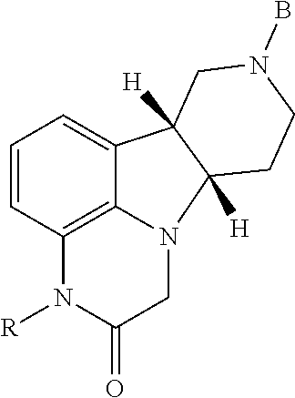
C1=CC2=C3C(=C1)C1([H])C([H])(N3CC(=O)N2[R])CCN(B)C1
